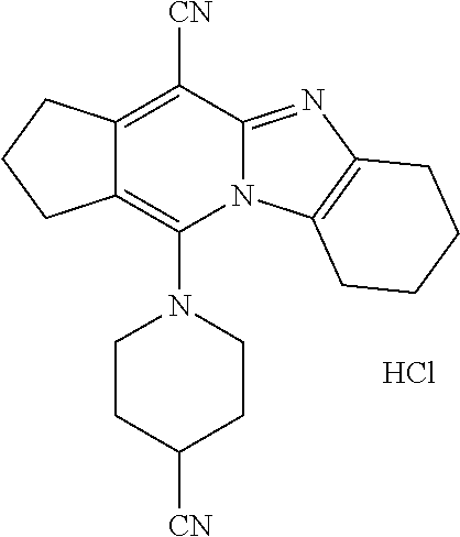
Cl.N1(C2=C3C(=C([CN])C4=NC5=C(N24)CCCC5)CCC3)CCC([CN])CC1
